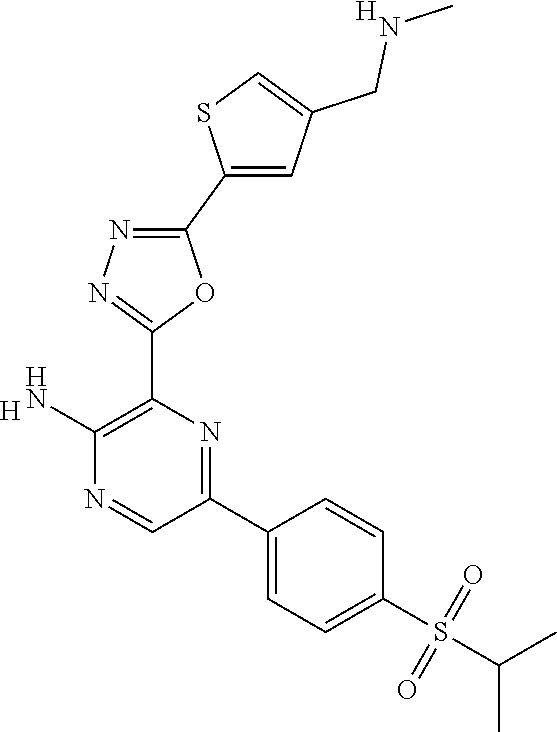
[H].C1(N)=C(C2=NN=C(C3=CC(CNC)=CS3)O2)N=C(C2=CC=C(S(=O)(=O)C(C)C)C=C2)C=N1.[H]
